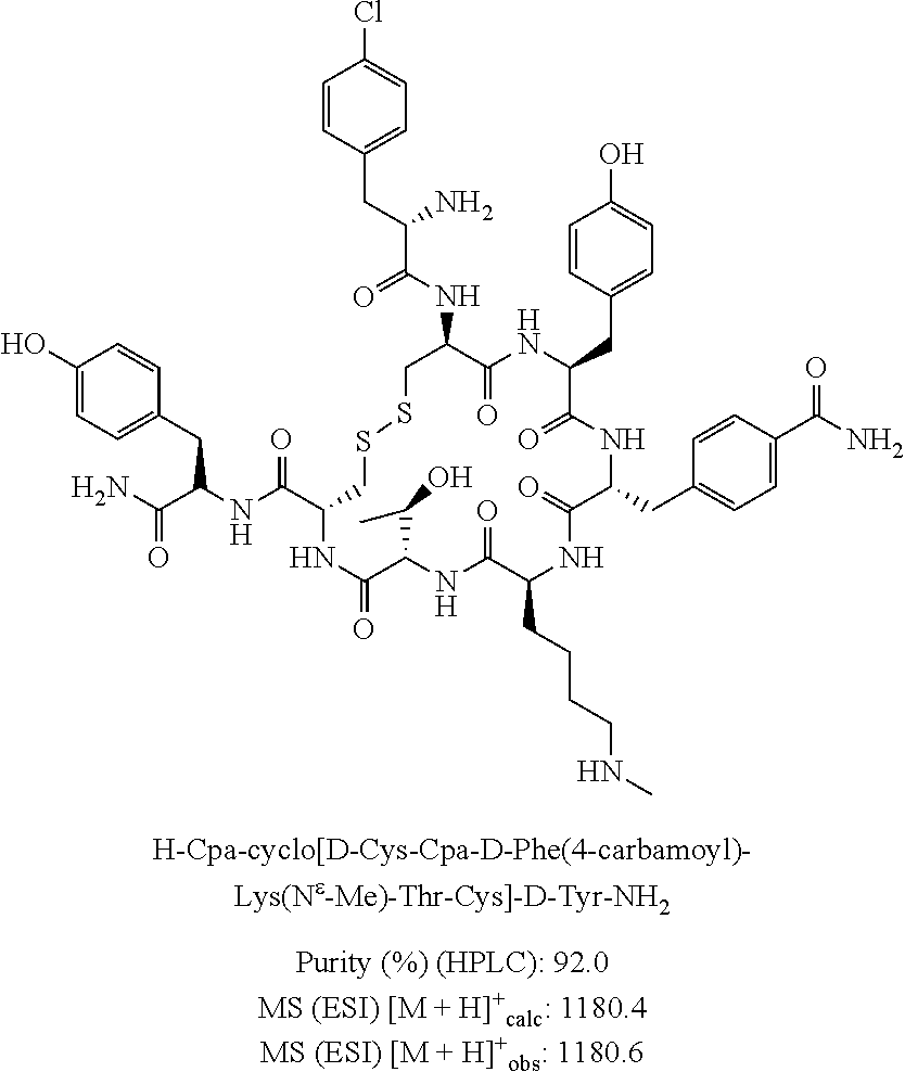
C1=CC(CC(C(NC2C(=O)NC(CC3=CC=C(O)C=C3)C(=O)NC(CC3=CC=C(C(N)=O)C=C3)C(=O)NC(CCCCNC)C(=O)NC(C(C)O)C(=O)NC(C(=O)NC(CC3=CC=C(O)C=C3)C(=O)N)CSSC2)=O)N)=CC=C1Cl
